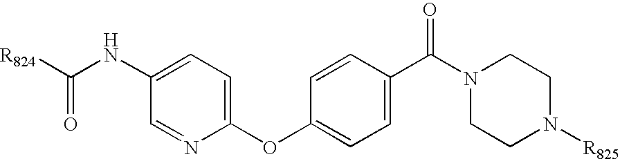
C1(NC([R824])=O)=CC=C(OC2=CC=C(C(N3CCN([R825])CC3)=O)C=C2)N=C1
